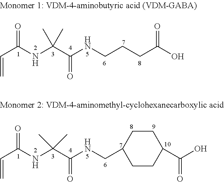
C(CCC(=O)O)NC(=O)C(NC(C=C)=O)(C)C.C(C1CCC(C(O)=O)CC1)NC(=O)C(NC(C=C)=O)(C)C
